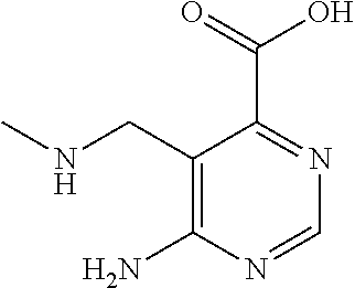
C1(CNC)=C(N)N=CN=C1C(=O)O
